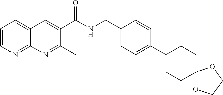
C1=CN=C2C(=C1)C=C(C(NCC1=CC=C(C3CCC4(CC3)OCCO4)C=C1)=O)C(C)=N2
